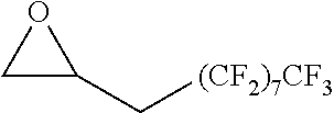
[(CF2)7CF3]CC1OC1
